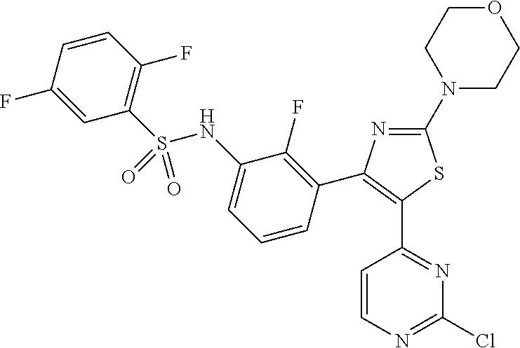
C1(C2=C(C3=NC(Cl)=NC=C3)SC(N3CCOCC3)=N2)=C(F)C(NS(C2=C(F)C=CC(F)=C2)(=O)=O)=CC=C1
